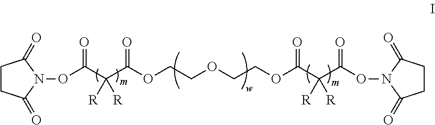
C1CC(=O)N(OC(C(C(OCCOCCOC(C(C(ON2C(=O)CCC2=O)=O)([R])[R])=O)=O)([R])[R])=O)C1=O
